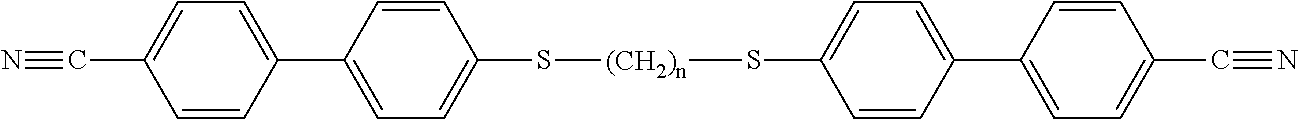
C1=CC(C2=CC=C(C#N)C=C2)=CC=C1S[(CH2)n]SC1=CC=C(C2=CC=C(C#N)C=C2)C=C1
